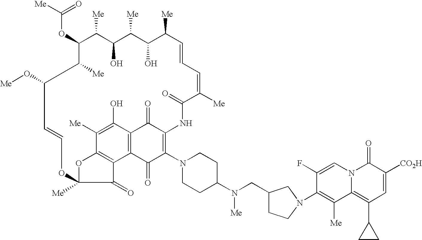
C(OC1C([Me])C(O)C([Me])C(O)C([Me])C=CC=C([Me])C(=O)NC2=C(N3CCC(N(CC4CCN(C5=C([Me])C6=C(C7CC7)C=C([CO2H])C(=O)N6C=C5F)C4)[Me])CC3)C(=O)C3=C(C2=O)C(O)=C([Me])C2=C3C(=O)C([Me])(O2)OC=CC(O[Me])C1[Me])([Me])=O
